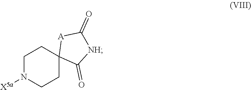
C1CN([X5a])CCC12C(=O)[NH]C(=O)[A]2
